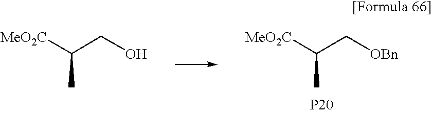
[MeO2C]C(C[OBn])C.[P20].[MeO2C]C(CO)C
